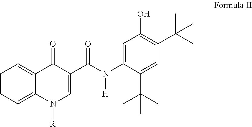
C1=CC=C2C(=C1)C(=O)C(C(N(C1=CC(O)=C(C(C)(C)C)C=C1C(C)(C)C)[H])=O)=CN2[R]
